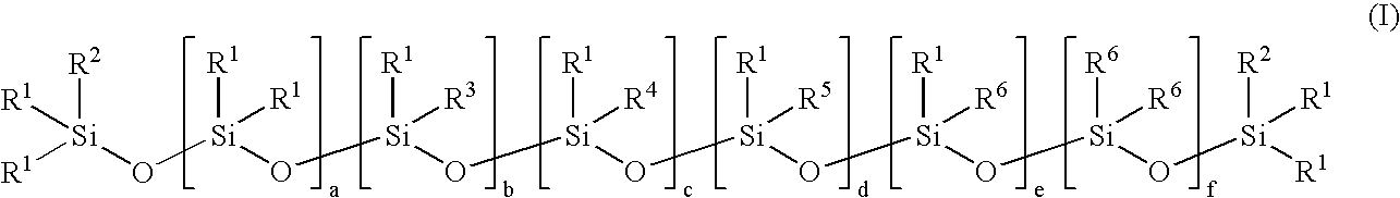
[R1][Si](O[Si](O[Si](O[Si](O[Si](O[Si](O[Si](O[Si]([R1])([R2])[R1])([R6])[R6])([R1])[R6])([R1])[R5])([R1])[R4])([R1])[R3])([R1])[R1])([R2])[R1]
